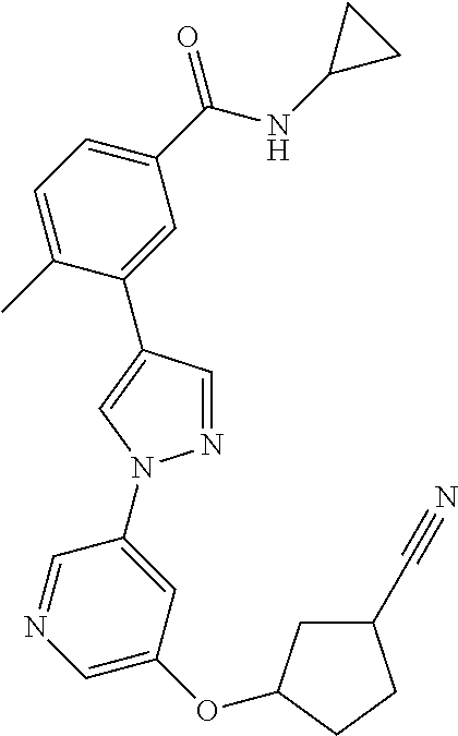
C1=C(C)C(C2=CN(C3=CC(OC4CC(C#N)CC4)=CN=C3)N=C2)=CC(C(NC2CC2)=O)=C1
